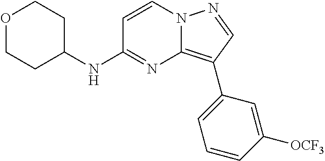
C1COCCC1NC1=NC2=C(C3=CC=CC([OCF3])=C3)C=NN2C=C1
